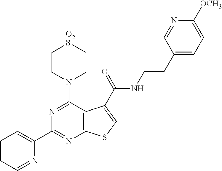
C1(C2=NC3=C(C(N4CC[O2S]CC4)=N2)C(C(NCCC2=CC=C([OCH3])N=C2)=O)=CS3)=CC=CC=N1
